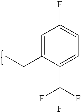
C1=C(CC)C(C(F)(F)F)=CC=C1F
